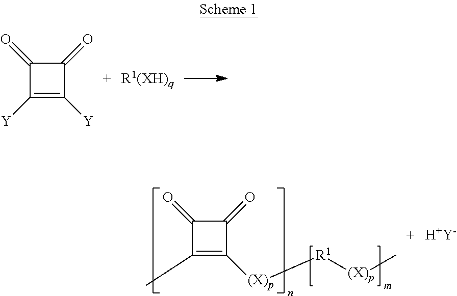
C1(=O)C([Y])=C([Y])C1=O.C1(=O)C(C)=C([(X)p][R1][(X)p]C)C1=O.[H+Y-]
